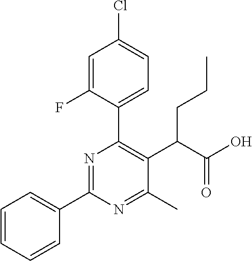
C1=CC=CC(C2=NC(C3=CC=C(Cl)C=C3F)=C(C(C(O)=O)CCC)C(C)=N2)=C1
